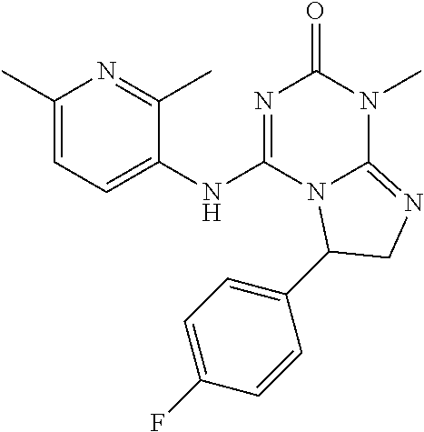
C1(C)=CC=C(NC2=NC(=O)N(C)C3=NCC(C4=CC=C(F)C=C4)N23)C(C)=N1
